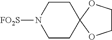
C1COC2(O1)CCN([FO2S])CC2
